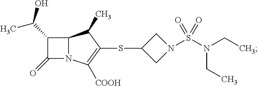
C12N(C([COOH])=C(SC3CN(S(N(CC)CC)(=O)=O)C3)C1C)C(=O)C2C(O)C
